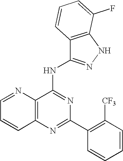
C12=C(N=C(C3=C([CF3])C=CC=C3)N=C1NC1=NNC3=C1C=CC=C3F)C=CC=N2
